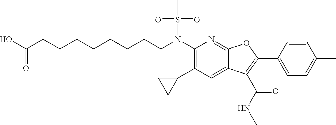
N(C1=C(C2CC2)C=C2C(=N1)OC(C1=CC=C(C)C=C1)=C2C(NC)=O)(S(C)(=O)=O)CCCCCCCCC(O)=O
